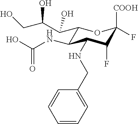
C1(C(C(O)CO)O)C(NC(O)=O)C(NCC2=CC=CC=C2)C(F)C([COOH])(F)O1
